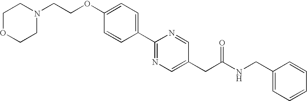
C(OC1=CC=C(C2=NC=C(CC(NCC3=CC=CC=C3)=O)C=N2)C=C1)CN1CCOCC1
